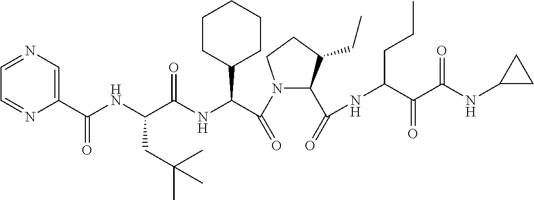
C1(C(NC(C(NC(C(N2C(C(=O)NC(CCC)C(=O)C(=O)NC3CC3)C(CC)CC2)=O)C2CCCCC2)=O)CC(C)(C)C)=O)=CN=CC=N1
